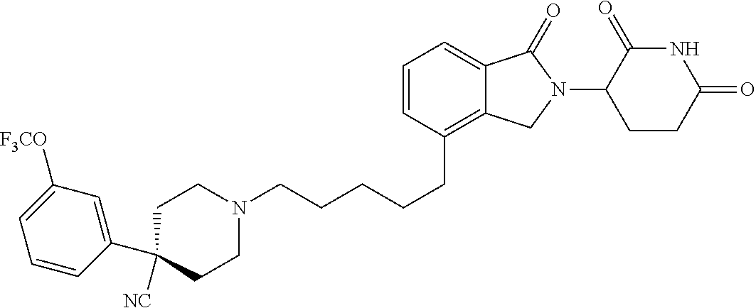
C(CCCCC1=C2C(=CC=C1)C(=O)N(C1C(=O)NC(=O)CC1)C2)N1CCC(C2=CC([F3CO])=CC=C2)([NC])CC1
